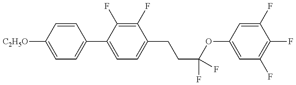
C1=C([C2H5O])C=CC(C2=CC=C(CCC(OC3=CC(F)=C(F)C(F)=C3)(F)F)C(F)=C2F)=C1
